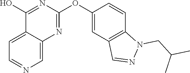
C12=CC=NC=C1N=C(OC1=CC3=C(C=C1)N(CC(C)C)N=C3)N=C2O
